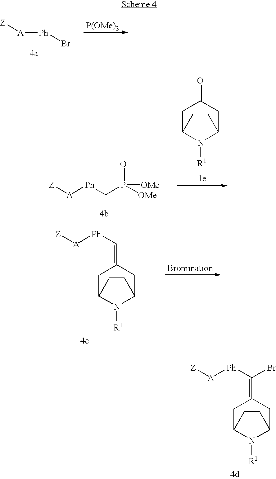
[A]([Ph]Br)[Z].[P(OMe)3].C1C2N([R1])C(CC1=O)CC2.[Z][A][Ph]CP([OMe])(=O)[OMe].C1C2N([R1])C(CC1=C[Ph][A][Z])CC2.C1C2N([R1])C(CC1=C([Ph][A][Z])Br)CC2
